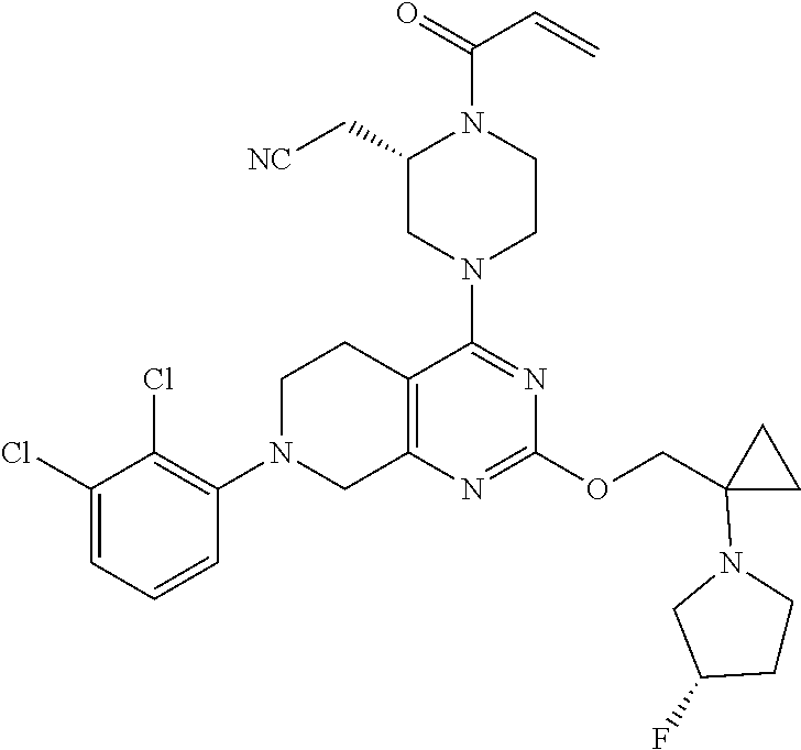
C1(Cl)=CC=CC(N2CC3=C(CC2)C(N2CCN(C(=O)C=C)C(C[NC])C2)=NC(OCC2(N4CC(F)CC4)CC2)=N3)=C1Cl
